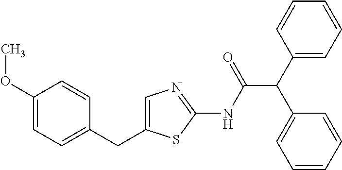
C1(CC2=CC=C(OC)C=C2)=CN=C(NC(C(C2=CC=CC=C2)C2=CC=CC=C2)=O)S1
